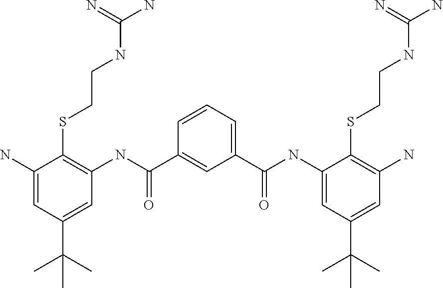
C1=CC=C(C(NC2=CC(C(C)(C)C)=CC(N)=C2SCCNC(N)=N)=O)C=C1C(NC1=C(SCCNC(N)=N)C(N)=CC(C(C)(C)C)=C1)=O
